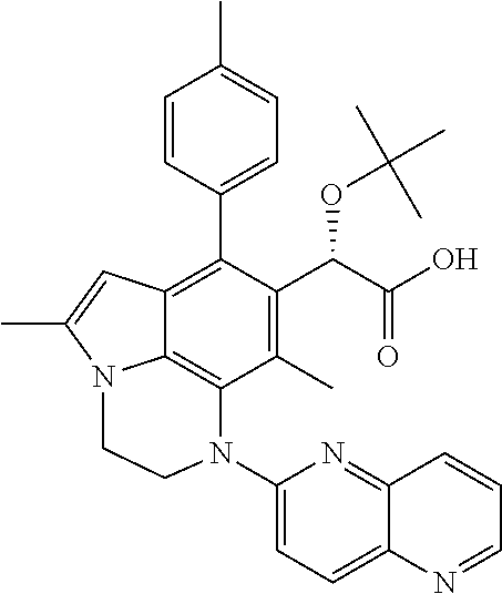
C1(C)=C(C(C(O)=O)OC(C)(C)C)C(C2=CC=C(C)C=C2)=C2C3=C1N(C1=CC=C4C(=N1)C=CC=N4)CCN3C(C)=C2
